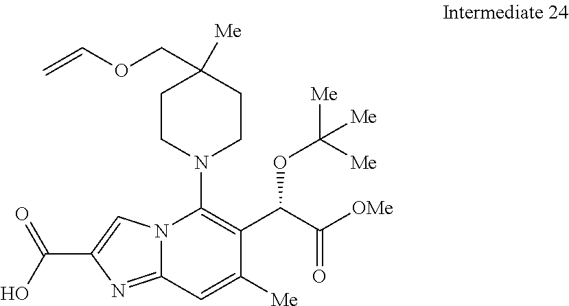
N12C(=NC(C(O)=O)=C1)C=C([Me])C(C(C([OMe])=O)OC([Me])([Me])[Me])=C2N1CCC([Me])(COC=C)CC1
